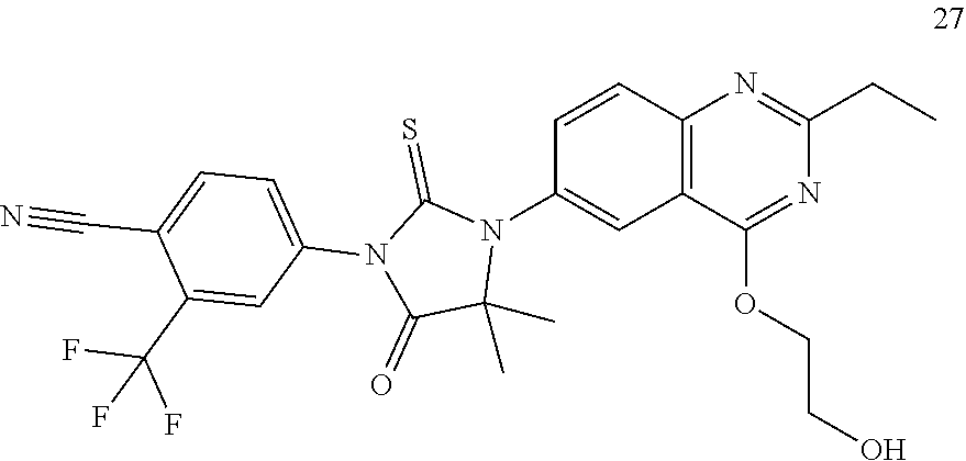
C12=C(C=CC(N3C(=S)N(C4=CC=C(C#N)C(C(F)(F)F)=C4)C(=O)C3(C)C)=C1)N=C(CC)N=C2OCCO
